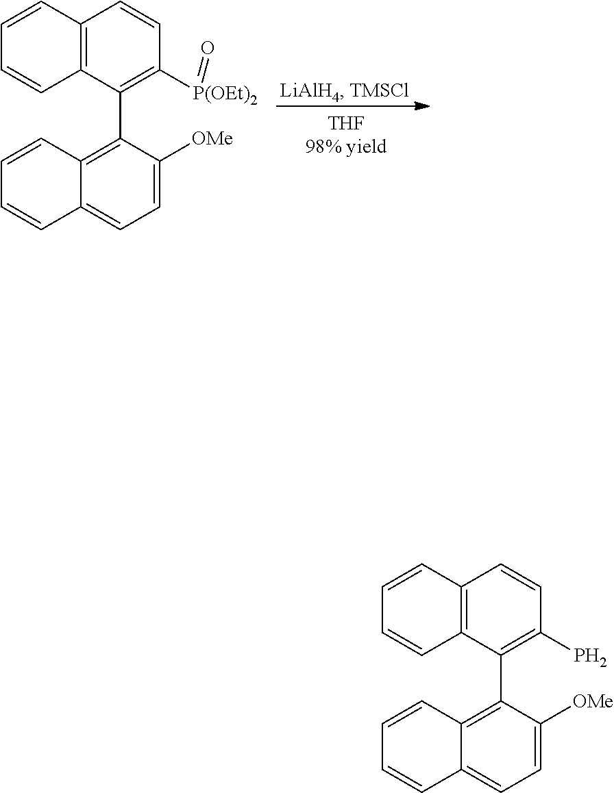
C12=C(C(C3=C4C(=CC=C3[OMe])C=CC=C4)=C([P(OEt)2]=O)C=C1)C=CC=C2.C12=C(C(C3=C4C(=CC=C3[OMe])C=CC=C4)=C(P)C=C1)C=CC=C2
